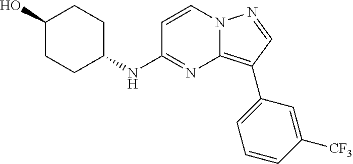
C1CC(O)CCC1NC1=NC2=C(C3=CC=CC([CF3])=C3)C=NN2C=C1
